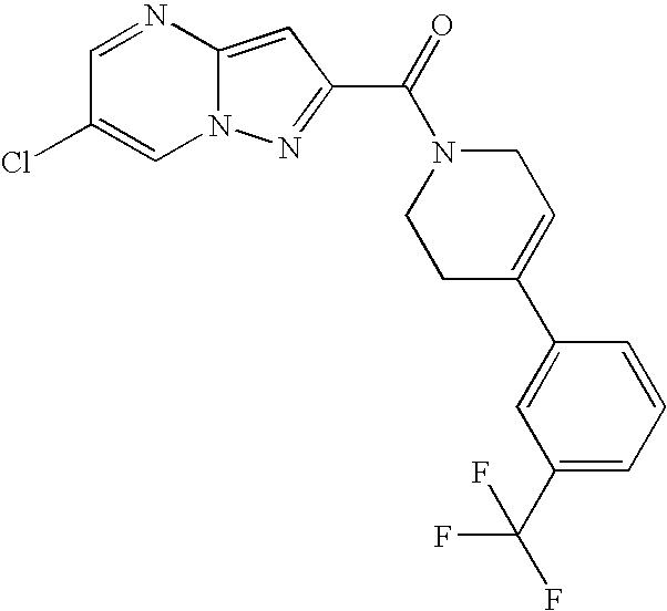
C1=NC2=CC(C(=O)N3CCC(C4=CC(C(F)(F)F)=CC=C4)=CC3)=NN2C=C1Cl
